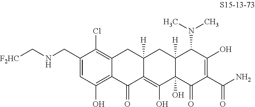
C(C1=CC(O)=C2C(=C1Cl)CC1([H])C(=C(O)C3(O)C([H])(C1)C(N(C)C)C(O)=C(C(N)=O)C3=O)C2=O)NC[F2HC]
